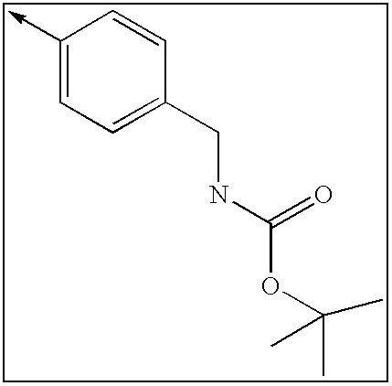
C1(->C)=CC=C(CNC(OC(C)(C)C)=O)C=C1
